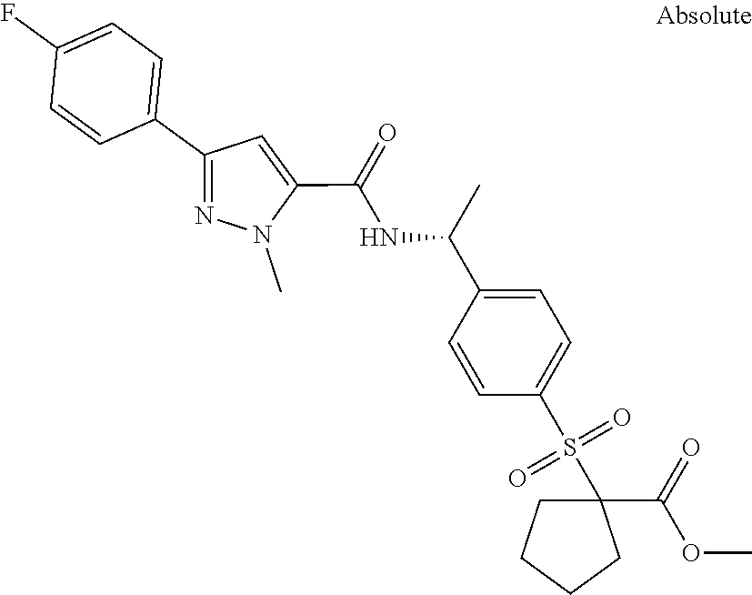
N1=C(C2=CC=C(F)C=C2)C=C(C(=O)NC(C2=CC=C(S(=O)(=O)C3(C(OC)=O)CCCC3)C=C2)C)N1C
